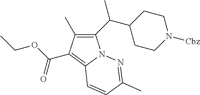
C1(C(C2CCN([Cbz])CC2)C)=C(C)C(C(OCC)=O)=C2N1N=C(C)C=C2
